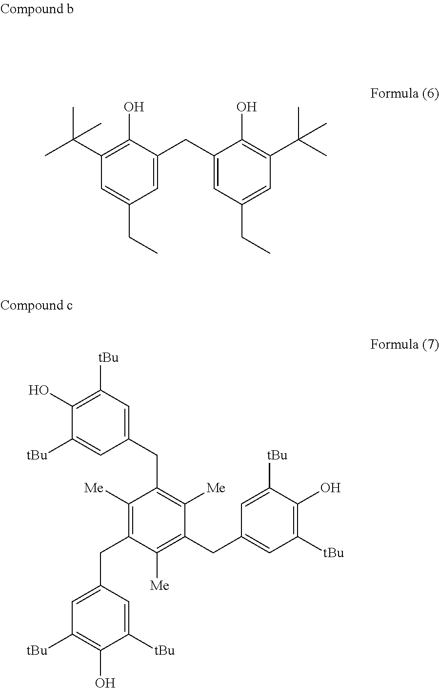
C1=C(CC2=CC(CC)=CC(C(C)(C)C)=C2O)C(O)=C(C(C)(C)C)C=C1CC.C1(CC2=C([Me])C(CC3=CC([tBu])=C(O)C([tBu])=C3)=C([Me])C(CC3=CC([tBu])=C(O)C([tBu])=C3)=C2[Me])=CC([tBu])=C(O)C([tBu])=C1
